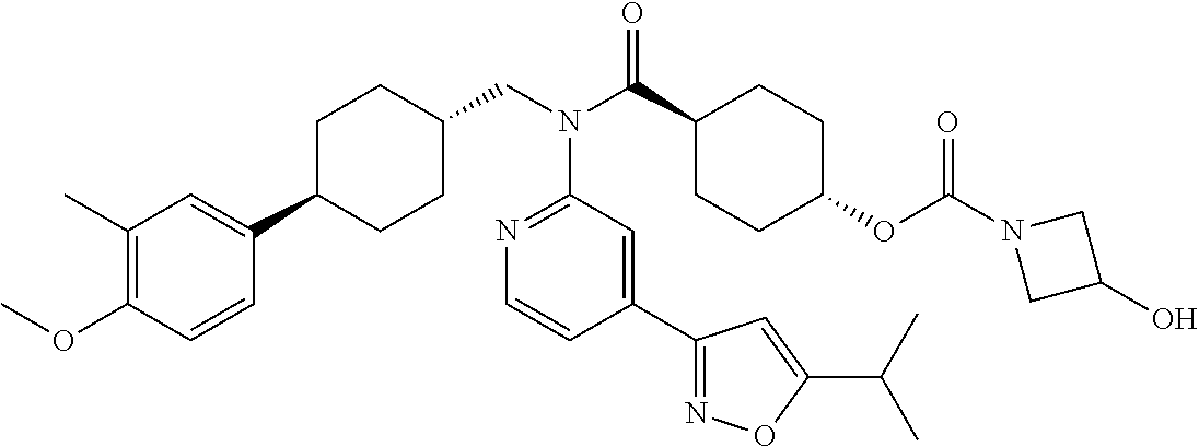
C1(C)=C(OC)C=CC(C2CCC(CN(C(C3CCC(OC(N4CC(O)C4)=O)CC3)=O)C3=NC=CC(C4=NOC(C(C)C)=C4)=C3)CC2)=C1
